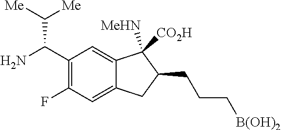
C1(C(N)C([Me])[Me])=C(F)C=C2C(=C1)C([MeHN])([CO2H])C(CCC[B(OH)2])C2
